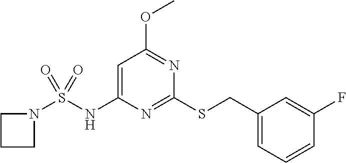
N1=C(SCC2=CC=CC(F)=C2)N=C(OC)C=C1NS(=O)(=O)N1CCC1
